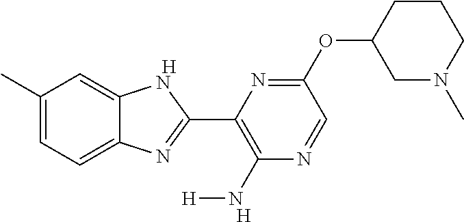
[H].[H].C1(C)=CC=C2C(=C1)NC(C1=C(N[H])N=CC(OC3CN(C)CCC3)=N1)=N2
